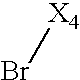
Br[X4]
